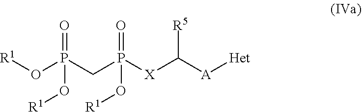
[R1]OP(CP([X]C([A][Het])[R5])(=O)O[R1])(=O)O[R1]
